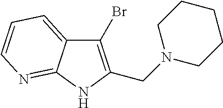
C1(Br)=C(CN2CCCCC2)NC2=NC=CC=C12
